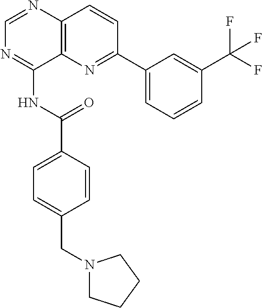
C1=NC2=C(C(NC(C3=CC=C(CN4CCCC4)C=C3)=O)=N1)N=C(C1=CC=CC(C(F)(F)F)=C1)C=C2
